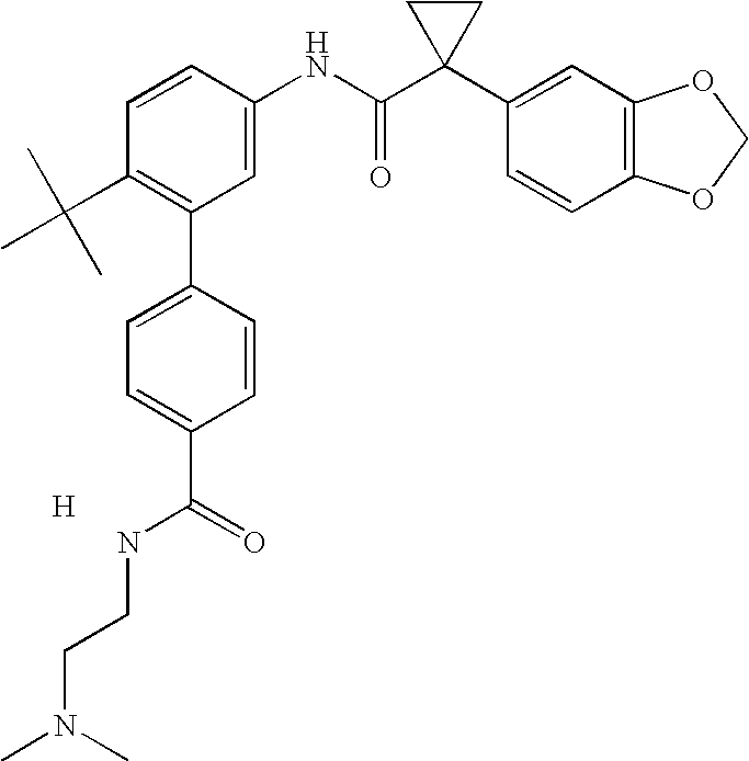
C1=CC(NC(C2(C3=CC4=C(C=C3)OCO4)CC2)=O)=CC(C2=CC=C(C(=O)NCCN(C)C)C=C2)=C1C(C)(C)C.[H]
